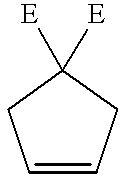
C1=CCC([E])([E])C1
